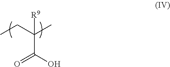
C(C(O)=O)(CC)(C)[R9]
